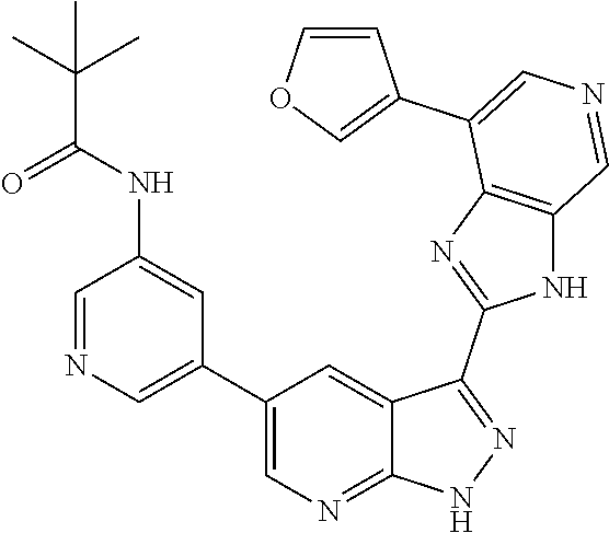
C1(C2=CN=CC(NC(=O)C(C)(C)C)=C2)=CN=C2C(=C1)C(C1=NC3=C(N1)C=NC=C3C1=COC=C1)=NN2
